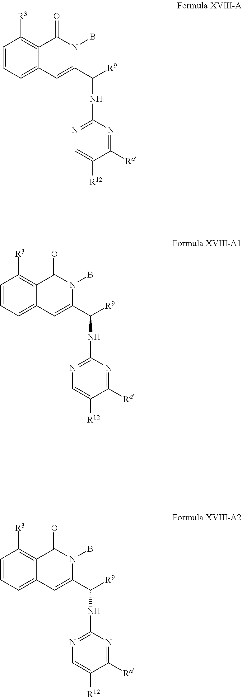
C1=CC=C2C(=C1[R3])C(=O)N(B)C(C([R9])NC1=NC=C([R12])C([Ra])=N1)=C2.C1=CC=C2C(=C1[R3])C(=O)N(B)C(C([R9])NC1=NC=C([R12])C([Ra])=N1)=C2.C1=CC=C2C(=C1[R3])C(=O)N(B)C(C([R9])NC1=NC=C([R12])C([Ra])=N1)=C2
